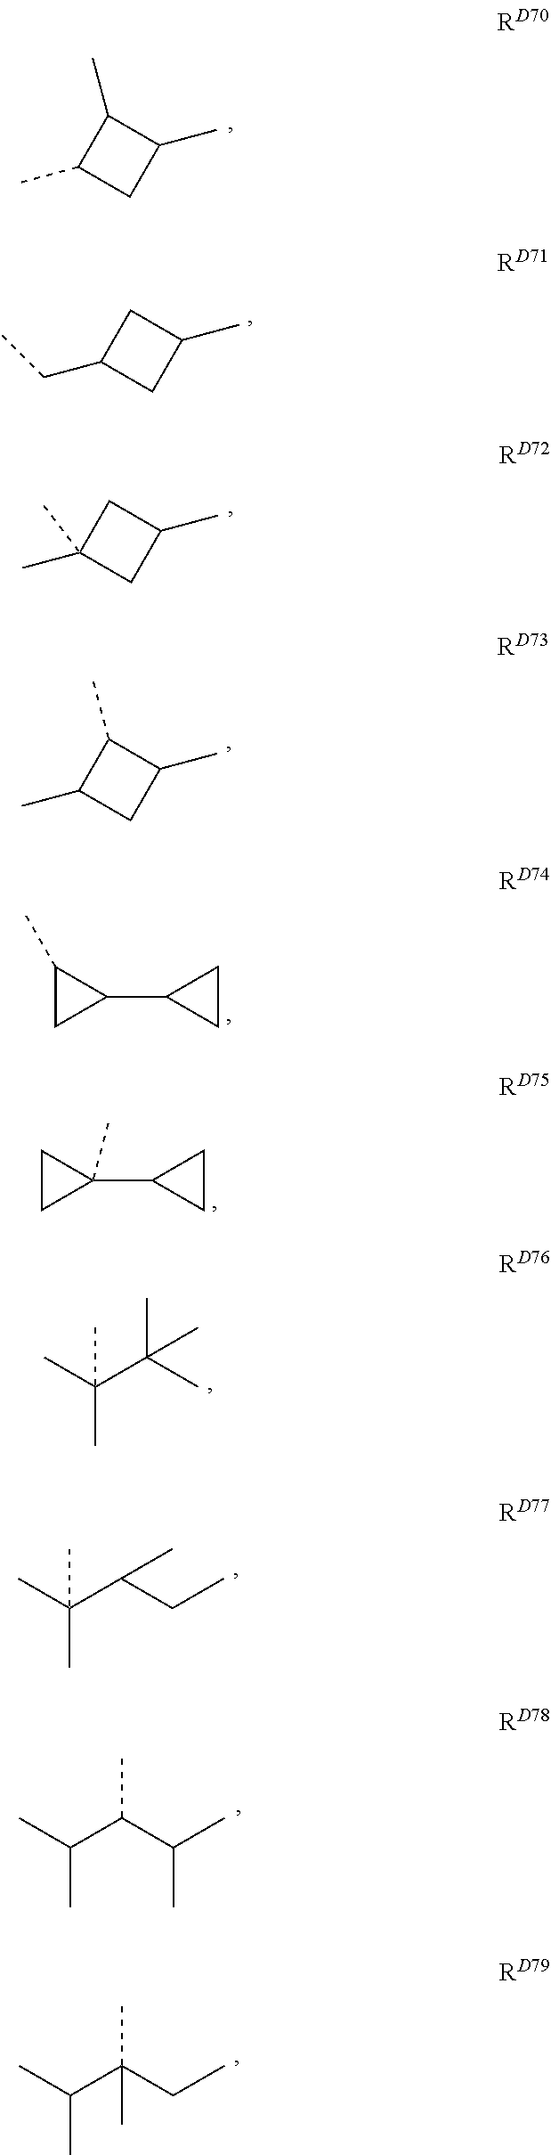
CC1C(C)CC1C.C1C(CC)CC1C.C1C(C)(C)CC1C.CC1C(C)CC1C.C1(C2CC2)C(C)C1.C1(C2CC2)(C)CC1.CC(C)(C(C)(C)C)C.CC(C)(C(CC)C)C.C(C(C)C)(C(C)C)C.CC(C(CC)(C)C)C
